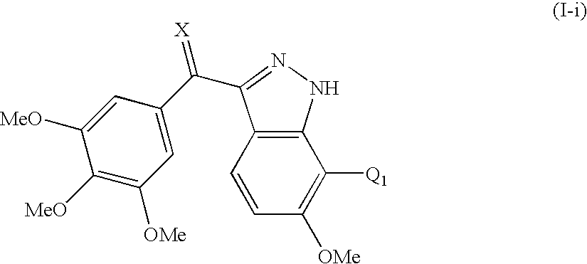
C12=C(C=CC([OMe])=C1[Q1])C(C(C1=CC([OMe])=C([MeO])C([MeO])=C1)=[X])=NN2
